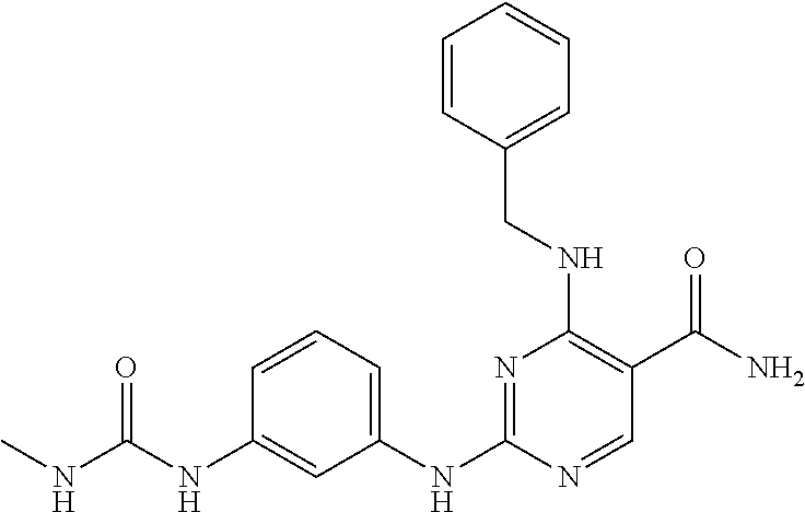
C1=CC(NC(=O)NC)=CC(NC2=NC(NCC3=CC=CC=C3)=C(C(N)=O)C=N2)=C1
